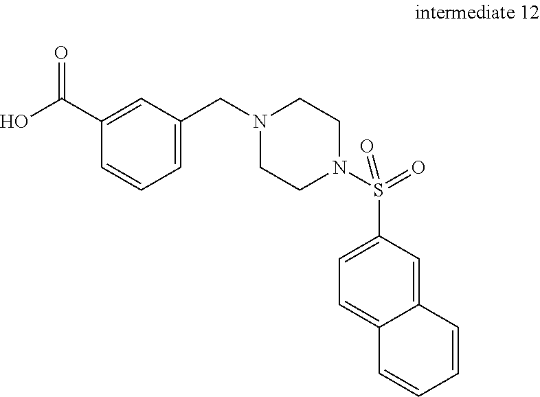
C1=CC=C(CN2CCN(S(C3=CC=C4C(=C3)C=CC=C4)(=O)=O)CC2)C=C1C(O)=O
